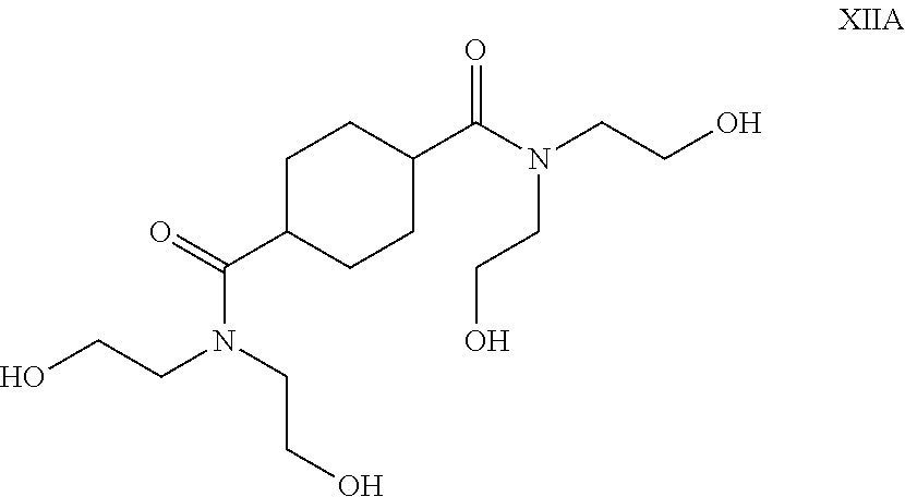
C1C(C(=O)N(CCO)CCO)CCC(C(N(CCO)CCO)=O)C1
